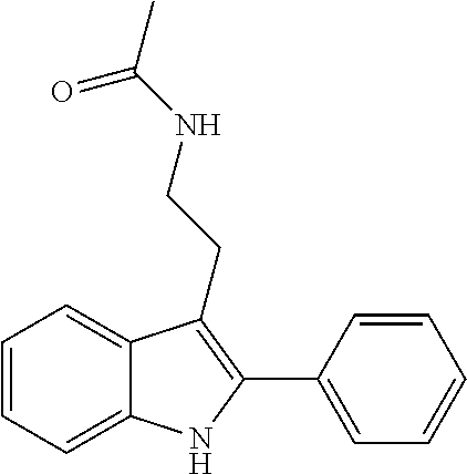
C1=C2C(=CC=C1)C(CCNC(C)=O)=C(C1=CC=CC=C1)N2
